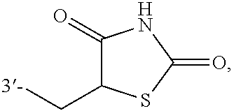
C1(=O)C(C[3-])SC(=O)N1
